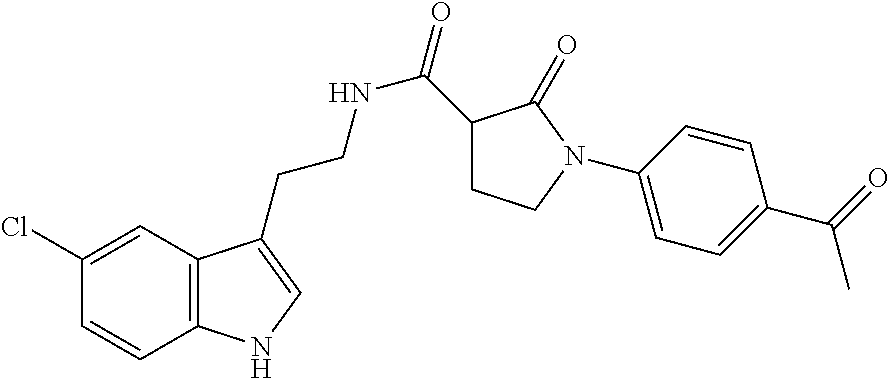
C12=C(C=C(Cl)C=C1)C(CCNC(=O)C1CCN(C3=CC=C(C(=O)C)C=C3)C1=O)=CN2
